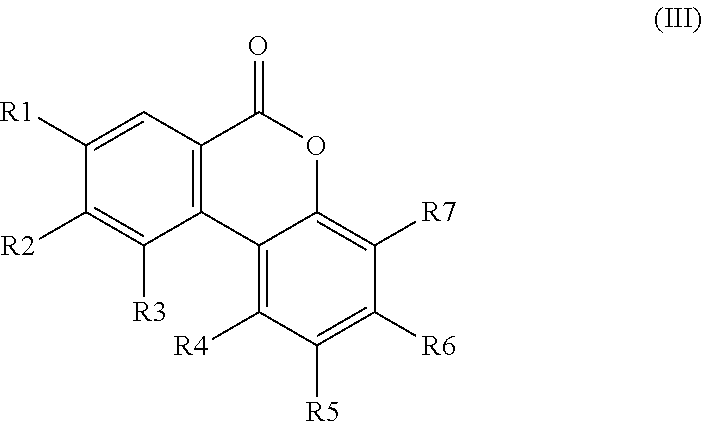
C12=C([R4])C([R5])=C([R6])C([R7])=C1OC(=O)C1=C2C([R3])=C([R2])C([R1])=C1
